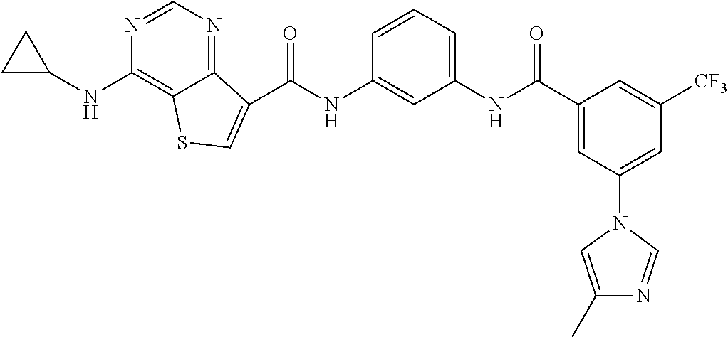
C(NC1=CC(NC(C2=CC(N3C=C(C)N=C3)=CC([CF3])=C2)=O)=CC=C1)(=O)C1=CSC2=C(NC3CC3)N=CN=C21
